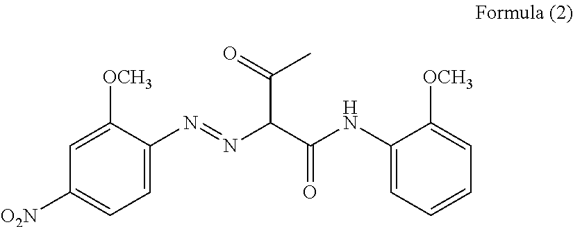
C1=C(N=NC(C(NC2=CC=CC=C2[OCH3])=O)C(C)=O)C([OCH3])=CC([O2N])=C1
